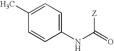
C1(C)=CC=C(NC([Z])=O)C=C1
